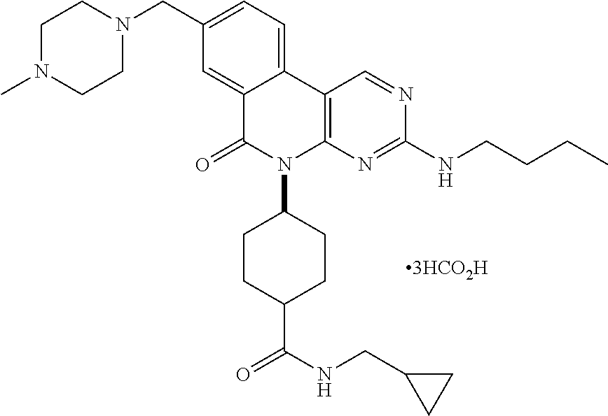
C1N(C)CCN(CC2=CC=C3C(=C2)C(=O)N(C2CCC(C(NCC4CC4)=O)CC2)C2=C3C=NC(NCCCC)=N2)C1
